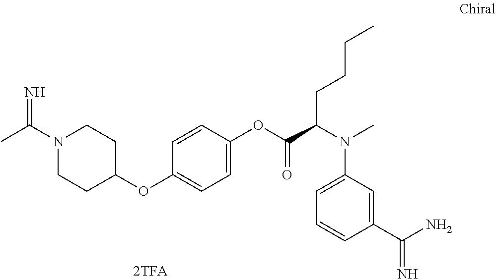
CC(N1CCC(OC2=CC=C(OC(C(N(C3=CC=CC(C(N)=N)=C3)C)CCCC)=O)C=C2)CC1)=N
